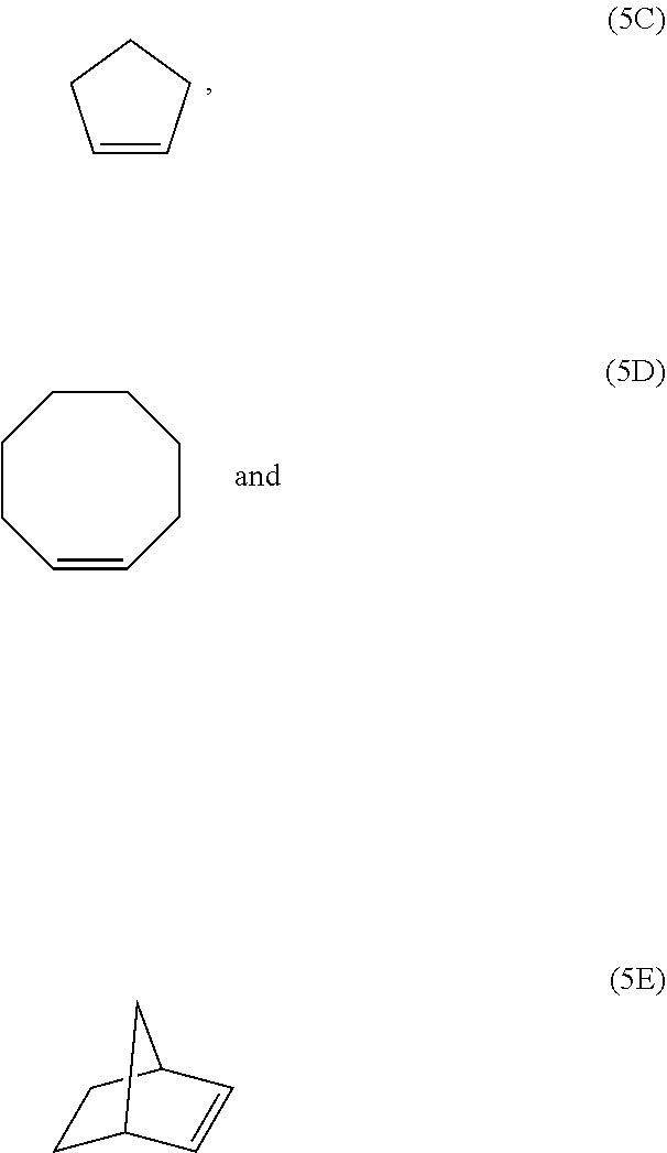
C1=CCCCCCC1.C1=CCCC1.C1C2C=CC(C1)C2
